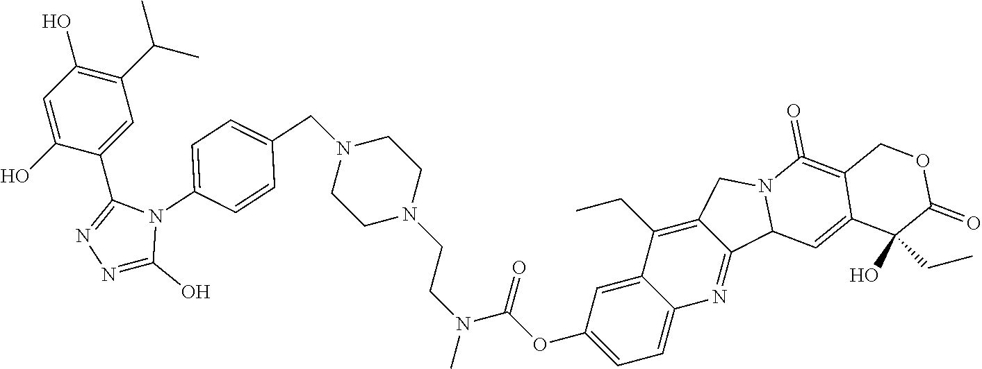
C1=C(O)C(C2=NN=C(O)N2C2=CC=C(CN3CCN(CCN(C)C(OC4=CC=C5C(=C4)C(CC)=C4C(=N5)C5N(C4)C(=O)=C4C(=C5)C(CC)(O)C(=O)OC4)=O)CC3)C=C2)=CC(C(C)C)=C1O
